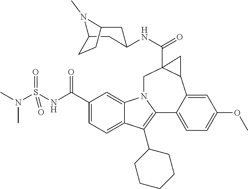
C1(C(NS(N(C)C)(=O)=O)=O)=CC=C2C(=C1)N1C(=C2C2CCCCC2)C2=CC=C(OC)C=C2C2C(C(NC3CC4N(C)C(C3)CC4)=O)(C1)C2
